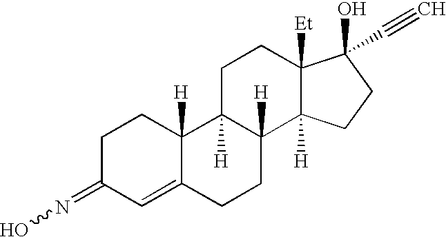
C1C(=NO)C=C2C([H])(C1)C1([H])C([H])(CC2)C2([H])C([Et])(CC1)C(O)(C#C)CC2
